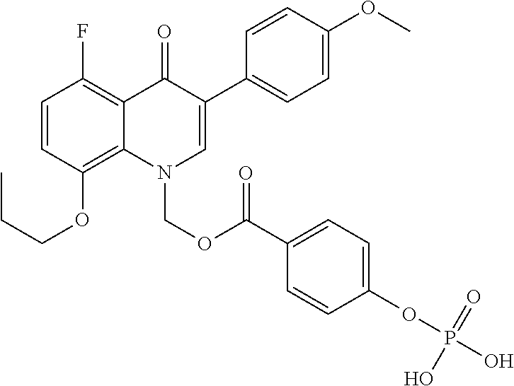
C1=CC(OCCC)=C2C(=C1F)C(=O)C(C1=CC=C(OC)C=C1)=CN2COC(=O)C1=CC=C(OP(O)(O)=O)C=C1
